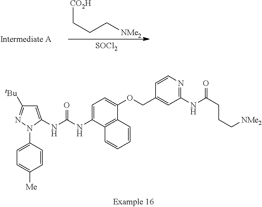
C1=C(NC(=O)NC2=CC([tBu])=NN2C2=CC=C([Me])C=C2)C2=C(C(OCC3=CC(NC(=O)CCC[NMe2])=NC=C3)=C1)C=CC=C2.[CO2H]CCC[NMe2].[SOCl2]
